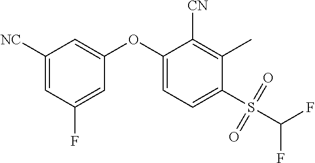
C1(OC2=CC=C(S(C(F)F)(=O)=O)C(C)=C2[CN])=CC([NC])=CC(F)=C1
